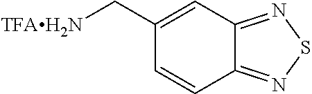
C1(C[TFAH2N])=CC2=NSN=C2C=C1
